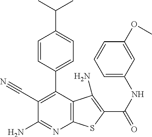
C1=CC(C2=C(C#N)C(N)=NC3=C2C(N)=C(C(=O)NC2=CC=CC(OC)=C2)S3)=CC=C1C(C)C
